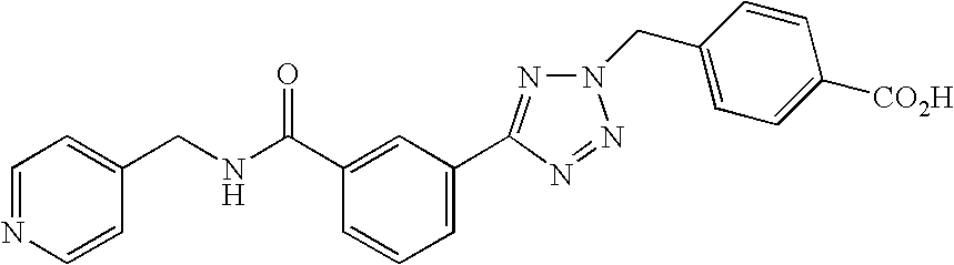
O=C(C1=CC(C2=NN(CC3=CC=C([CO2H])C=C3)N=N2)=CC=C1)NCC1=CC=NC=C1
